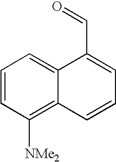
C1=CC=C2C(=C1[NMe2])C=CC=C2C=O
